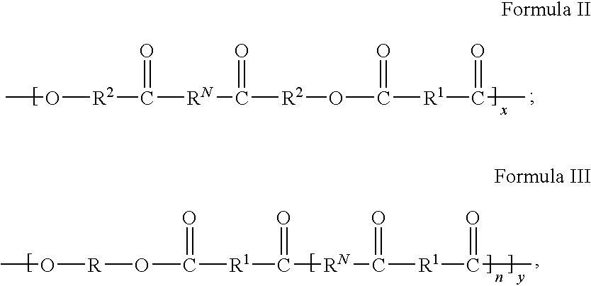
CO[R2]C([RN]C([R2]OC([R1]C(C)=O)=O)=O)=O.CO[R]OC([R1]C([RN]C([R1]C(C)=O)=O)=O)=O
